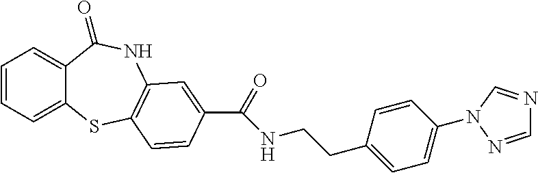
C1=CC=C2C(=C1)C(=O)NC1=C(S2)C=CC(C(NCCC2=CC=C(N3C=NC=N3)C=C2)=O)=C1
